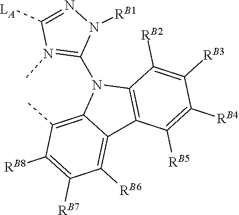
C12=C(C([RB2])=C([RB3])C([RB4])=C1[RB5])N(C1=N(C)C([LA])=NN1[RB1])C1=C(C)C([RB8])=C([RB7])C([RB6])=C21
